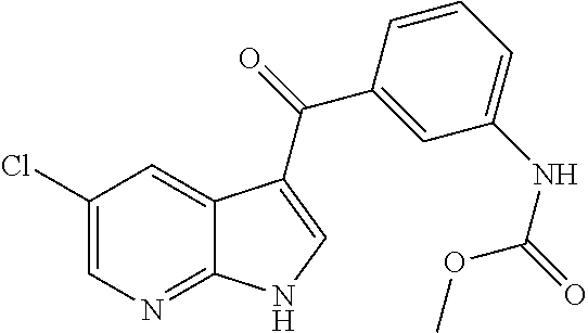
C1(Cl)=CN=C2C(=C1)C(C(=O)C1=CC(NC(OC)=O)=CC=C1)=CN2
